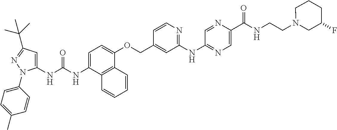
N(C1=CC=C(OCC2=CC(NC3=NC=C(C(NCCN4CCCC(F)C4)=O)N=C3)=NC=C2)C2=C1C=CC=C2)C(=O)NC1=CC(C(C)(C)C)=NN1C1=CC=C(C)C=C1
